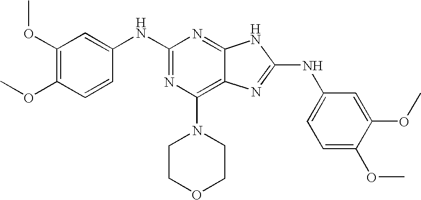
N1=C2C(=C(N3CCOCC3)N=C1NC1=CC(OC)=C(OC)C=C1)N=C(NC1=CC=C(OC)C(OC)=C1)N2
